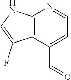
C12=C(C(C=O)=CC=N1)C(F)=CN2
